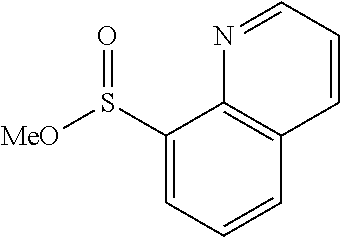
C1(S([MeO])=O)=CC=CC2=C1N=CC=C2
